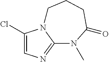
C1(Cl)=CN=C2N1CCCC(=O)N2C
